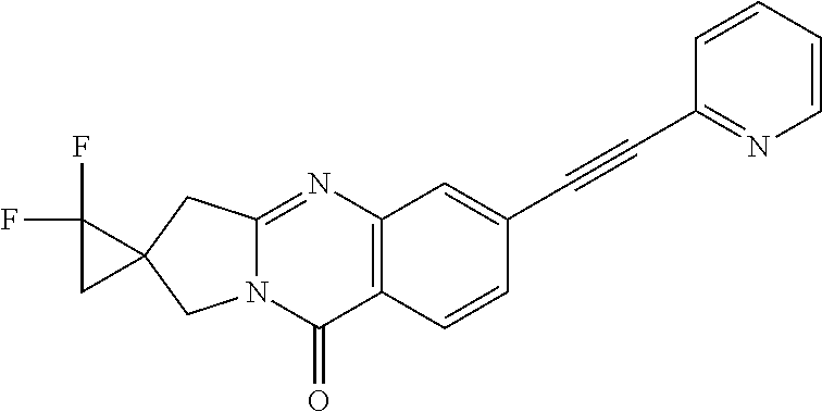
C12=NC3=C(C(=O)N1CC1(C2)C(F)(F)C1)C=CC(C#CC1=NC=CC=C1)=C3
